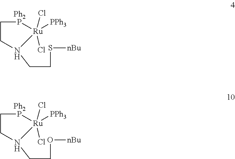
[Ph2].S(CCN1CCP[Ru]1([PPh3])(Cl)Cl)[nBu].[Ph2].O(CCN1CCP[Ru]1([PPh3])(Cl)Cl)[nBu]
